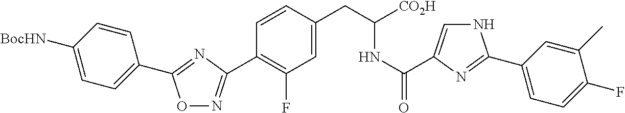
O1N=C(C2=C(F)C=C(CC(NC(=O)C3=CNC(C4=CC=C(F)C(C)=C4)=N3)[CO2H])C=C2)N=C1C1=CC=C([BocHN])C=C1
